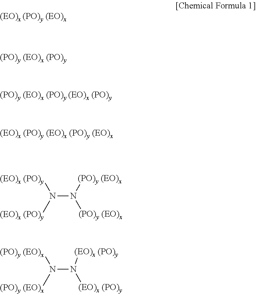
N(N([(PO)y (EO)x])[(PO)y (EO)x])([(EO)x (PO)y])[(EO)x (PO)y].N(N([(EO)x (PO)y])[(EO)x (PO)y])([(PO)y (EO)x])[(PO)y (EO)x]
